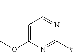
C1=C(OC)N=C([#])N=C1C
